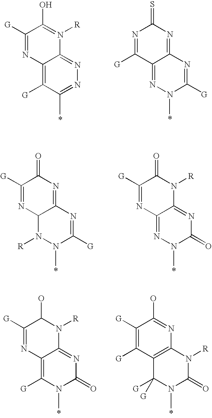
C1([G])=NC2=C([G])C(C)=NN=C2N([R])=C1O.N1=C([G])C2=NN(C)C([G])=NC2=NC1=S.C1([G])=NC2C(=NC1=O)N=C([G])N(C)N2[R].C1([G])=NC2=NN(C)C(=O)N=C2N([R])C1=O.C1([G])=C([G])C2=C(N=C1O)N([R])C(=O)N(C)C2([G])[G].C1([G])=NC2=C([G])N(C)C(=O)N=C2N([R])C1O
